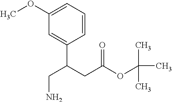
C1(OC)=CC=CC(C(CC(=O)OC(C)(C)C)CN)=C1
